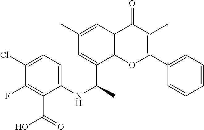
C1=C(C)C=C(C(NC2=CC=C(Cl)C(F)=C2C(O)=O)C)C2=C1C(=O)C(C)=C(C1=CC=CC=C1)O2
